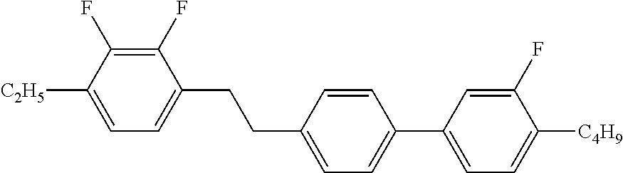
C1(F)=C(F)C([C2H5])=CC=C1CCC1=CC=C(C2=CC=C([C4H9])C(F)=C2)C=C1
